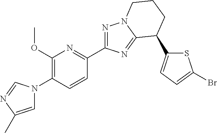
N1=C(C2=NC(OC)=C(N3C=C(C)N=C3)C=C2)N=C2N1CCCC2C1=CC=C(Br)S1
